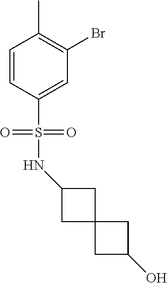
C1=CC(S(NC2CC3(C2)CC(O)C3)(=O)=O)=CC(Br)=C1C
